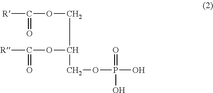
[R]C(OCC(OC([R])=O)COP(O)(=O)O)=O
